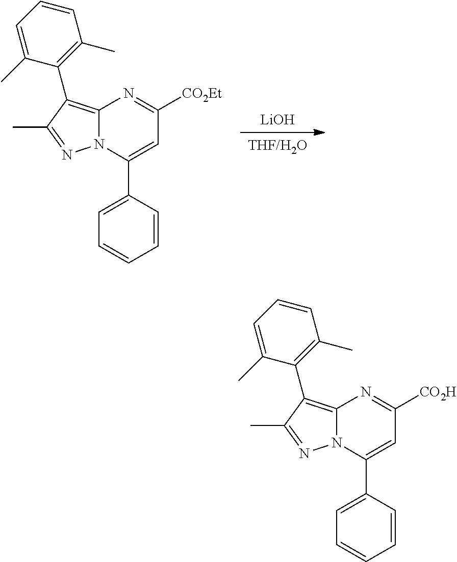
[LiOH].N12C(=C(C3=C(C)C=CC=C3C)C(C)=N1)N=C([CO2Et])C=C2C1=CC=CC=C1.N12C(=C(C3=C(C)C=CC=C3C)C(C)=N1)N=C([CO2H])C=C2C1=CC=CC=C1
